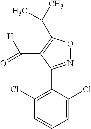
O=C(C1=C(C(C)C)ON=C1C1=C(Cl)C=CC=C1Cl)[H]
